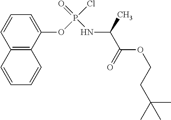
C1=CC2=C(C(OP(=O)(NC(C(=O)OCCC(C)(C)C)C)Cl)=C1)C=CC=C2
